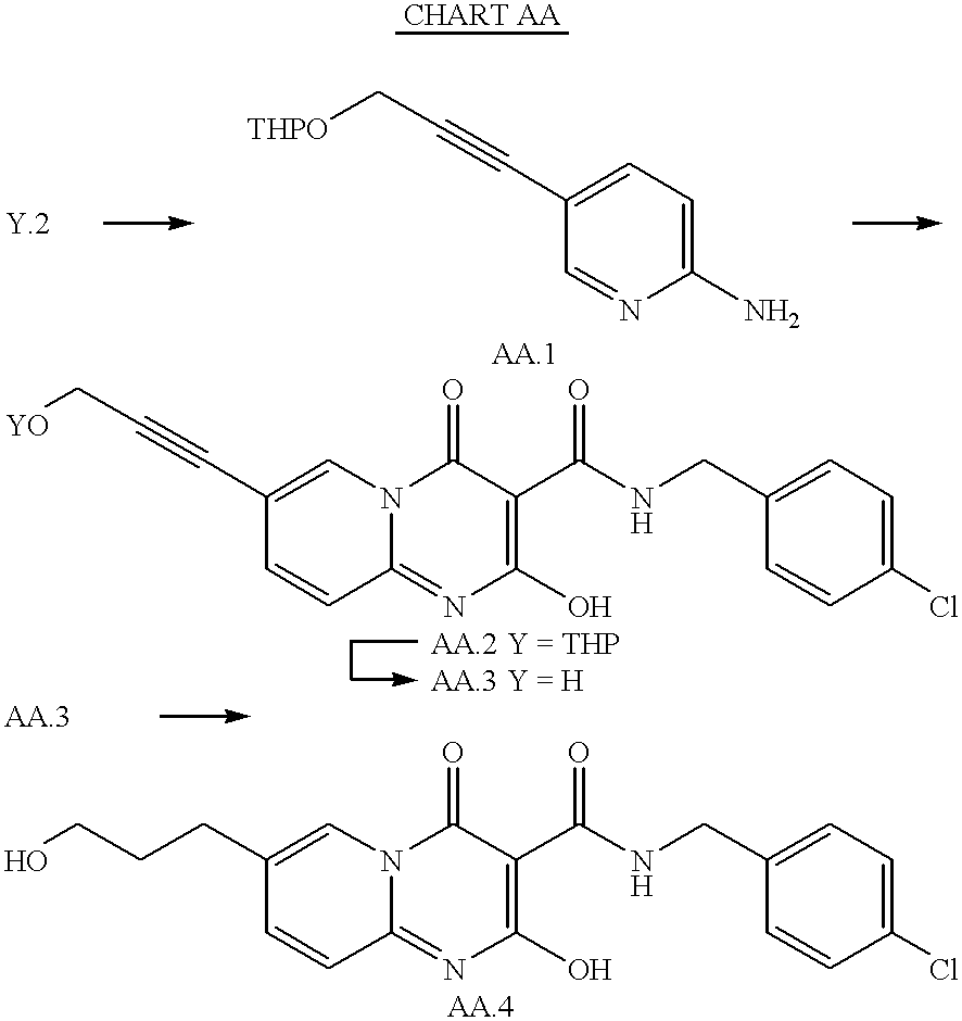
C1(C#CC[THPO])=CC=C(N)N=C1.C1(C#CC[YO])=CN2C(=NC(O)=C(C(NCC3=CC=C(Cl)C=C3)=O)C2=O)C=C1.C1(CCCO)=CN2C(=NC(O)=C(C(NCC3=CC=C(Cl)C=C3)=O)C2=O)C=C1
